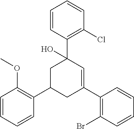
C1=CC(OC)=C(C2CC(C3=C(Br)C=CC=C3)=CC(C3=C(Cl)C=CC=C3)(O)C2)C=C1
